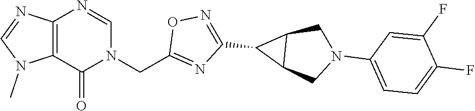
C12=C(C(=O)N(CC3=NC(C4C5C4CN(C4=CC=C(F)C(F)=C4)C5)=NO3)C=N1)N(C)C=N2
